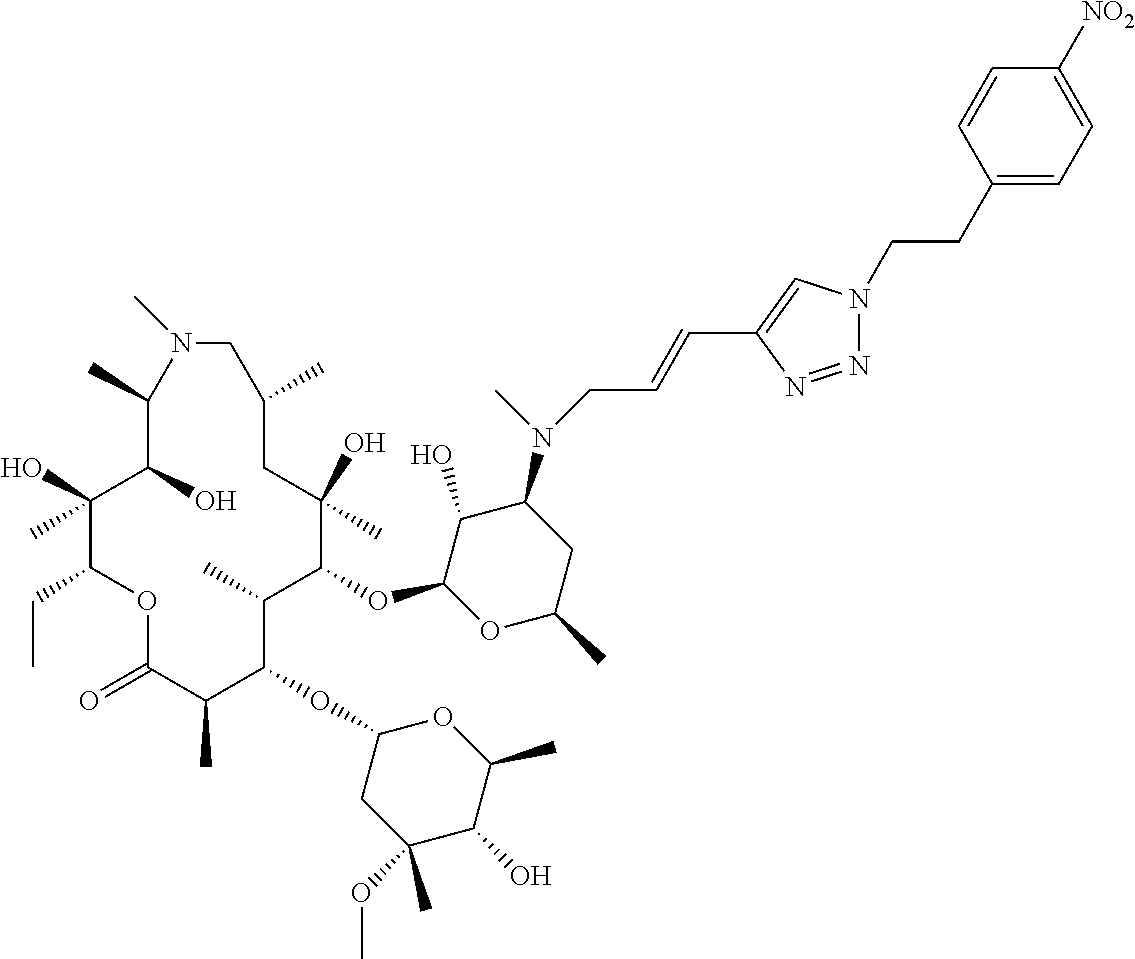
C1(O)C(OC2C(C)C(OC3CC(OC)(C)C(O)C(C)O3)C(C)C(=O)OC(CC)C(O)(C)C(O)C(C)N(C)CC(C)CC2(O)C)OC(C)CC1N(C)CC=CC1=CN(CCC2=CC=C([NO2])C=C2)N=N1
